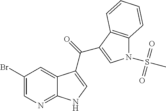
C1(Br)=CN=C2C(=C1)C(C(=O)C1=CN(S(C)(=O)=O)C3=C1C=CC=C3)=CN2
